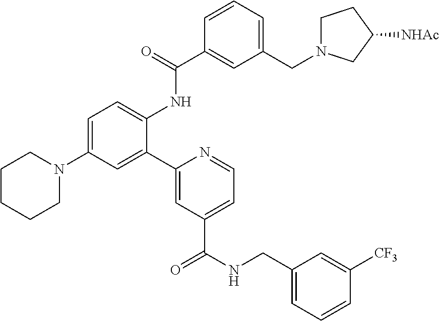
C1CCCN(C2=CC=C(NC(C3=CC(CN4CCC([NHAc])C4)=CC=C3)=O)C(C3=CC(C(NCC4=CC=CC([CF3])=C4)=O)=CC=N3)=C2)C1
